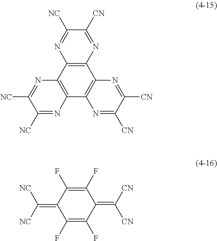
C12=C(C3=C(C4=C1N=C([CN])C([CN])=N4)N=C([NC])C([NC])=N3)N=C([NC])C([CN])=N2.C1(F)=C(F)C(=C([CN])[CN])C(F)=C(F)C1=C([NC])[NC]
